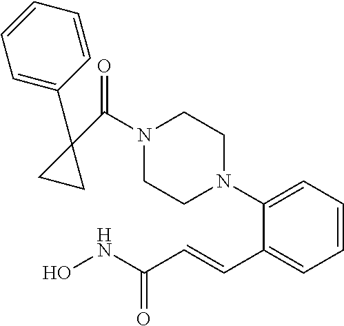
C(N1CCN(C2=CC=CC=C2C=CC(NO)=O)CC1)(=O)C1(C2=CC=CC=C2)CC1
